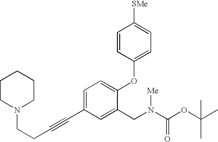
C1CN(CCC#CC2=CC=C(OC3=CC=C([SMe])C=C3)C(CN(C(=O)OC(C)(C)C)[Me])=C2)CCC1
